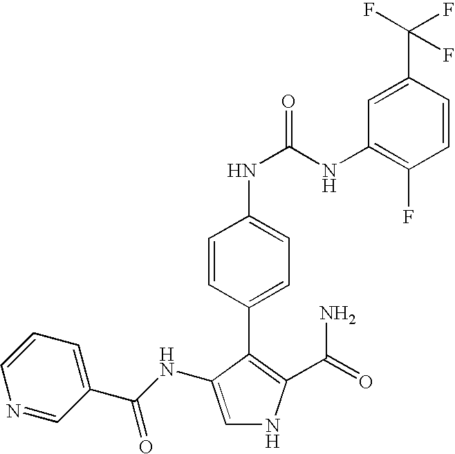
C1=C(NC(C2=CC=CN=C2)=O)C(C2=CC=C(NC(=O)NC3=C(F)C=CC(C(F)(F)F)=C3)C=C2)=C(C(=O)N)N1
